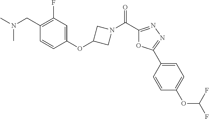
CN(C)CC1=C(F)C=C(OC2CN(C(C3=NN=C(C4=CC=C(OC(F)F)C=C4)O3)=O)C2)C=C1
